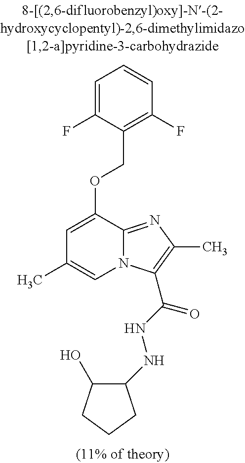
C1=C(F)C(COC2=CC(C)=CN3C2=NC(C)=C3C(NNC2C(O)CCC2)=O)=C(F)C=C1
